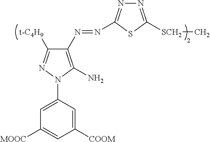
N1=C([SCH2]C)SC(N=NC2=C(N)N(C3=CC([MOOC])=CC([COOM])=C3)N=C2[t-C4H9])=N1
